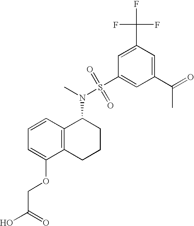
C1=CC=C(OCC(O)=O)C2=C1C(N(S(C1=CC(C(C)=O)=CC(C(F)(F)F)=C1)(=O)=O)C)CCC2
